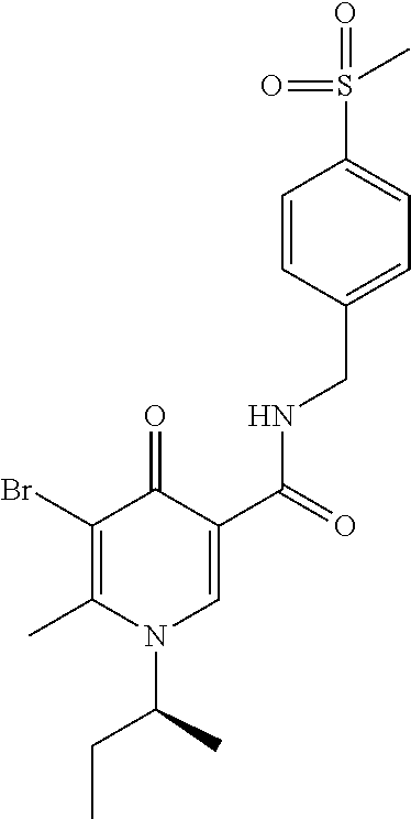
C1(Br)=C(C)N(C(C)CC)C=C(C(=O)NCC2=CC=C(S(=O)(=O)C)C=C2)C1=O
